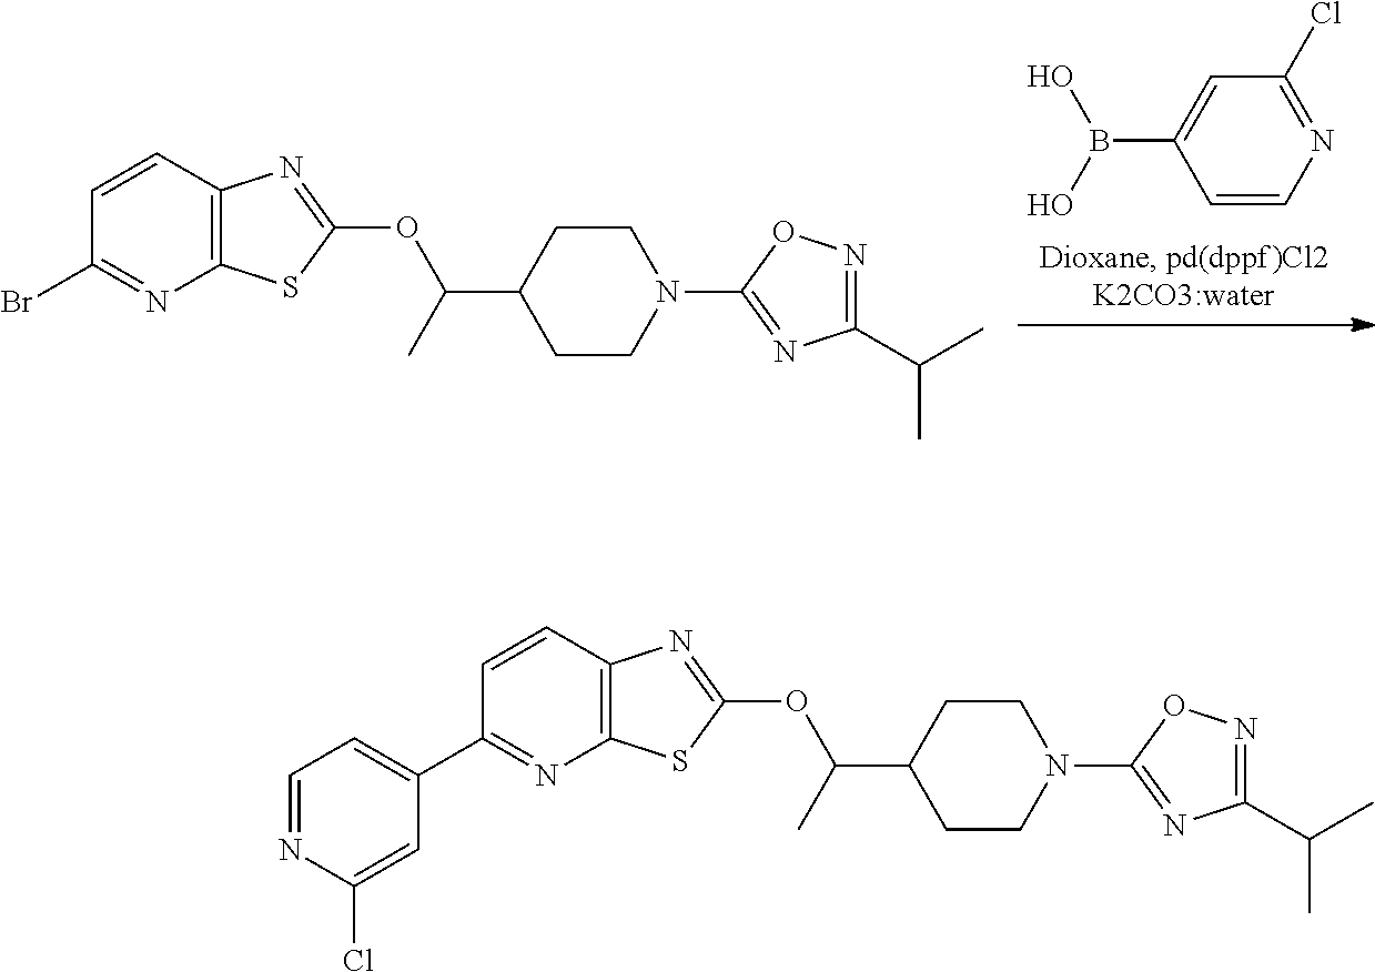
B(C1=CC(Cl)=NC=C1)(O)O.C12=C(SC(OC(C)C3CCN(C4=NC(C(C)C)=NO4)CC3)=N1)N=C(Br)C=C2.C12=C(SC(OC(C)C3CCN(C4=NC(C(C)C)=NO4)CC3)=N1)N=C(C1=CC=NC(Cl)=C1)C=C2
